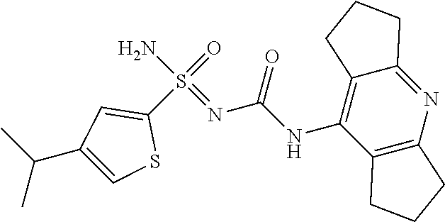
N(C(NC1=C2C(=NC3=C1CCC3)CCC2)=O)=S(C1=CC(C(C)C)=CS1)(=O)N
